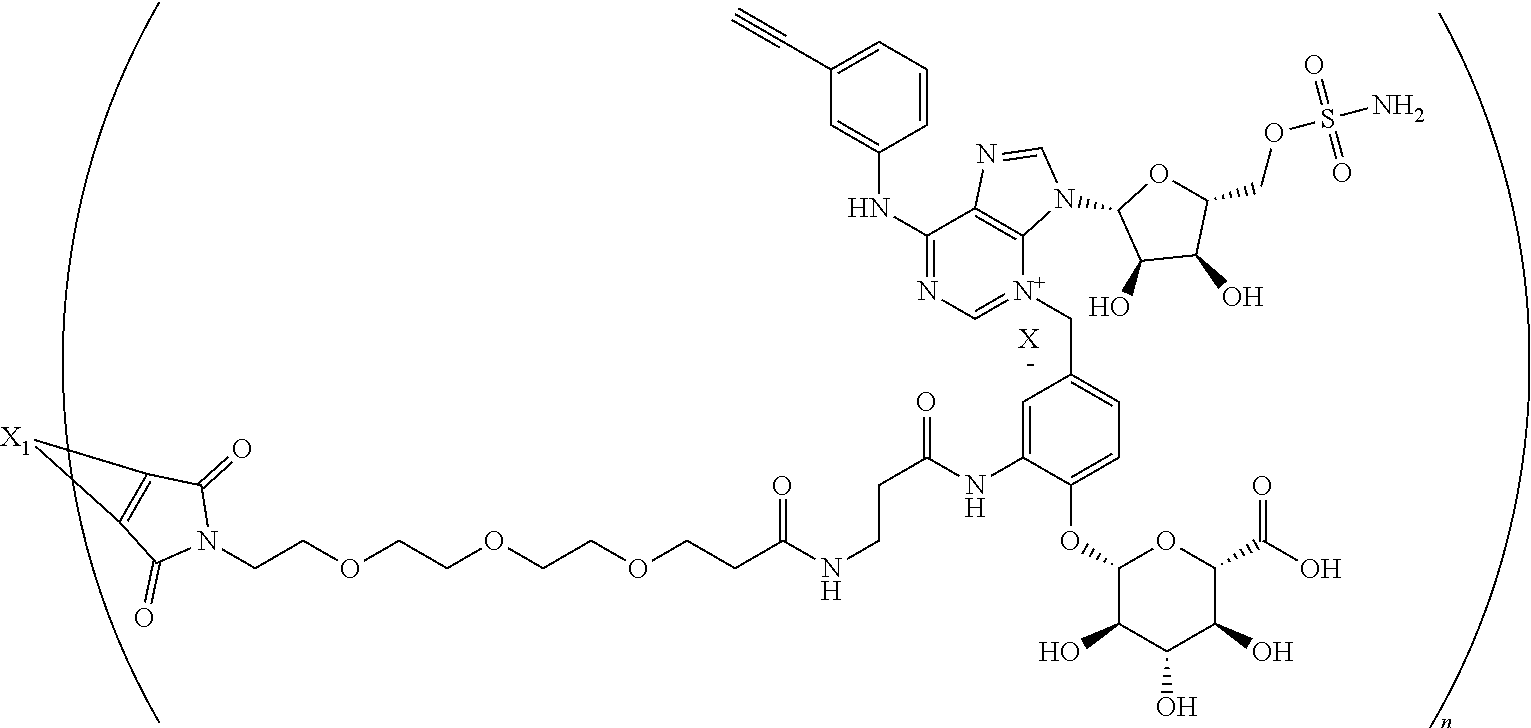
C(COCCOCCOCCC(NCCC(NC1=CC(C[N+]2=CN=C(NC3=CC(C#C)=CC=C3)C3=C2N(C2C(O)C(O)C(COS(N)(=O)=O)O2)C=N3)=CC=C1OC1C(O)C(O)C(O)C(C(=O)O)O1)=O)=O)N1C(=O)C2=C(C1=O)[X1]2.[X]
